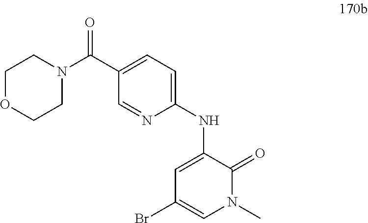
C1OCCN(C(C2=CC=C(NC3=CC(Br)=CN(C)C3=O)N=C2)=O)C1
